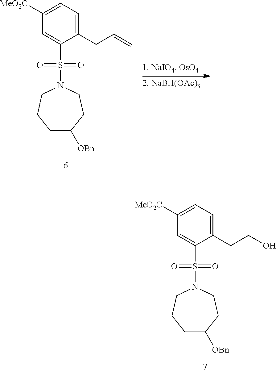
C1([MeO2C])=CC=C(CC=C)C(S(=O)(=O)N2CCCC([OBn])CC2)=C1.C1([MeO2C])=CC=C(CCO)C(S(=O)(=O)N2CCCC([OBn])CC2)=C1
